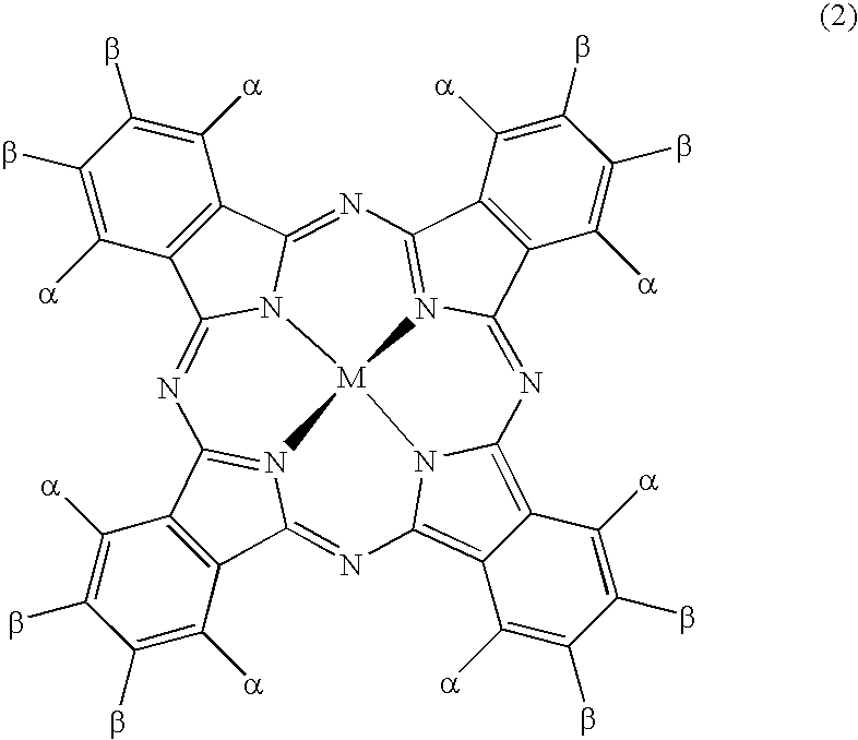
C12=C(C3=NC4=C5C(=C6N4[M]47N3=C1N=C1C3=C(C(=NC8=N4C(=N6)C4=C8C([a])=C(b)C(b)=C4[a])N17)C([a])=C(b)C(b)=C3[a])C([a])=C(b)C(b)=C5[a])C([a])=C(b)C(b)=C2[a]
